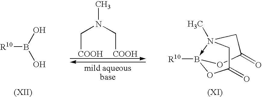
[R10]B(O)O.CN(C[COOH])C[COOH].C1(=O)OB2([R10])-N(C)(CC(=O)O2)C1
